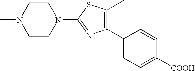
C1CN(C2=NC(C3=CC=C([COOH])C=C3)=C(C)S2)CCN1C
